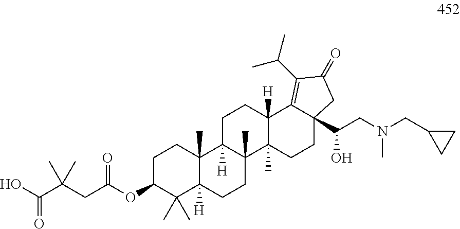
C1C(OC(CC(C(O)=O)(C)C)=O)C(C)(C)C2([H])C(C)(C1)C1([H])C(C)(CC2)C2(C)C([H])(CC1)C1=C(C(C)C)C(=O)CC1(C(O)CN(CC1CC1)C)CC2
